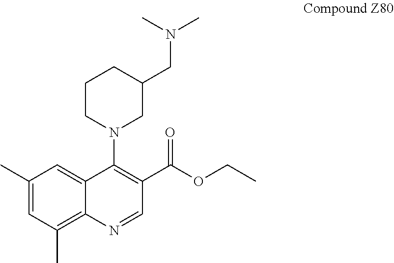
C1(C)=CC(C)=C2C(=C1)C(N1CC(CN(C)C)CCC1)=C(C(=O)OCC)C=N2
